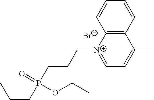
C12=C(C=CC=C1)C(C)=CC=[N+]2CCCP(CCC)(OCC)=O.[Br-]
